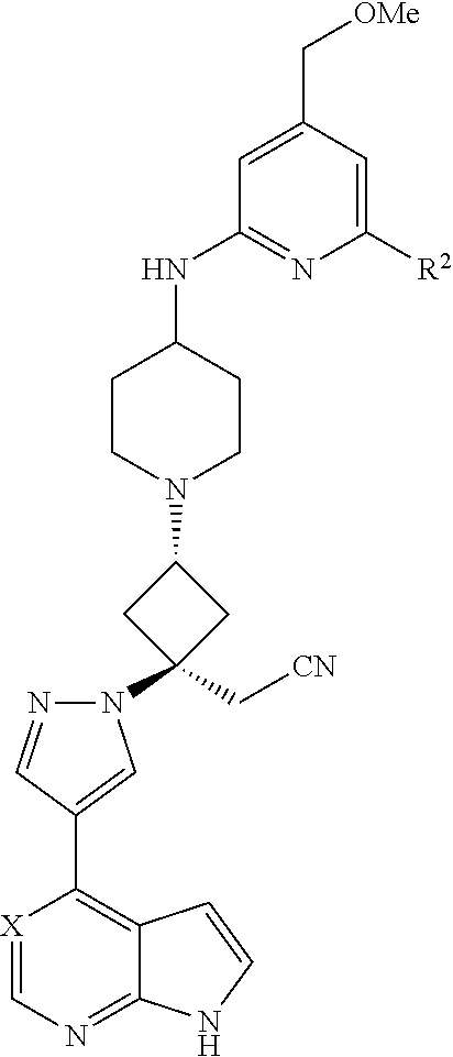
[X]1=CN=C2C(=C1C1=CN(C3(C[CN])CC(N4CCC(NC5=NC([R2])=CC(C[OMe])=C5)CC4)C3)N=C1)C=CN2
